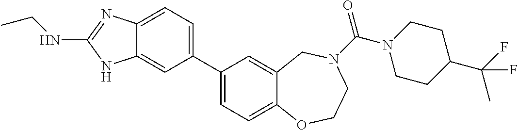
C1(C2=CC=C3C(=C2)NC(NCC)=N3)=CC=C2C(=C1)CN(C(N1CCC(C(F)(F)C)CC1)=O)CCO2
